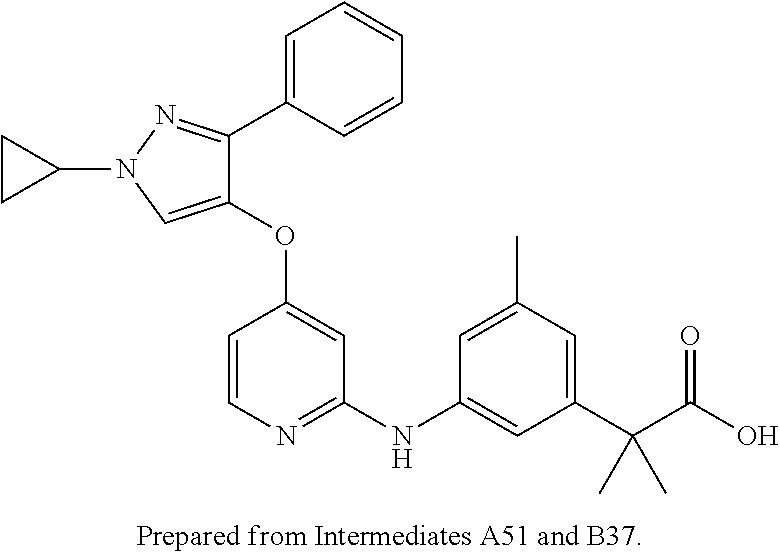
C1(OC2=CC(NC3=CC(C(C(O)=O)(C)C)=CC(C)=C3)=NC=C2)=CN(C2CC2)N=C1C1=CC=CC=C1
